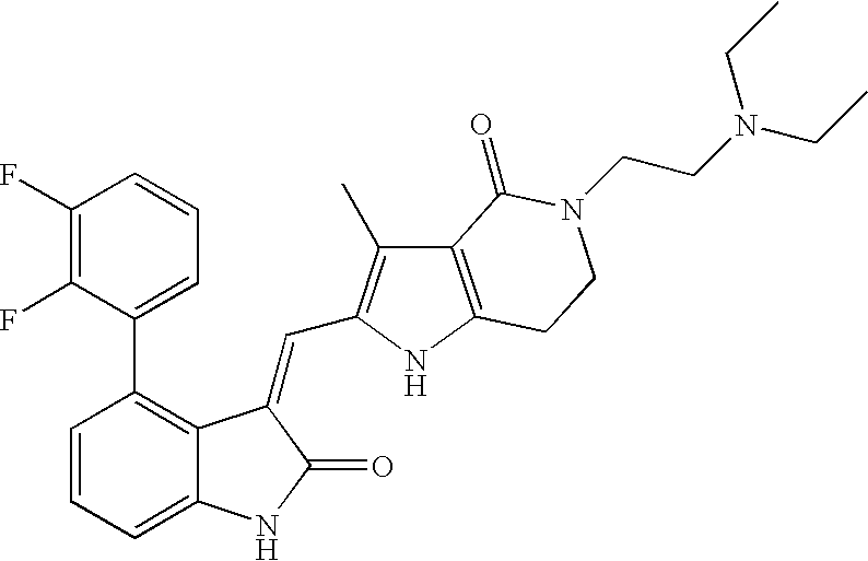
C1=CC(C2=CC=CC(F)=C2F)=C2C(=C1)NC(=O)C2=CC1=C(C)C2=C(N1)CCN(CCN(CC)CC)C2=O
